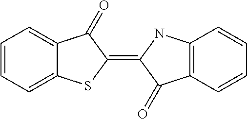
C1=CC=C2C(=C1)C(=O)C(=C1NC3=C(C=CC=C3)C1=O)S2
